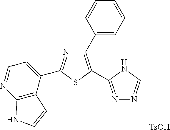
[TsOH].N1=C(C2=CC=NC3=C2C=CN3)SC(C2=NN=CN2)=C1C1=CC=CC=C1
